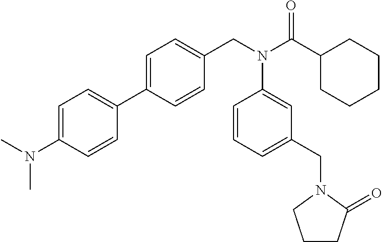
C1=C(C2=CC=C(N(C)C)C=C2)C=CC(CN(C(C2CCCCC2)=O)C2=CC(CN3CCCC3=O)=CC=C2)=C1
